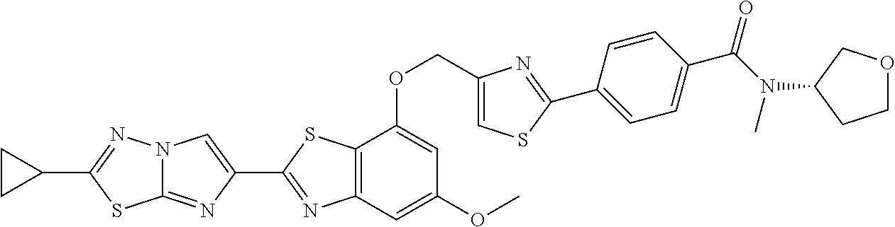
C1(C2=NC3=C(S2)C(OCC2=CSC(C4=CC=C(C(N(C)C5CCOC5)=O)C=C4)=N2)=CC(OC)=C3)=CN2C(=N1)SC(C1CC1)=N2
